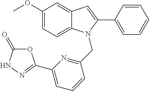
C1(OC)=CC=C2C(=C1)C=C(C1=CC=CC=C1)N2CC1=NC(C2=NNC(=O)O2)=CC=C1
